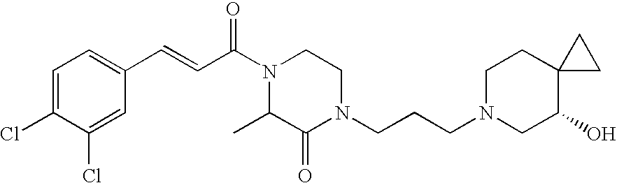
C1=C(Cl)C(Cl)=CC(C=CC(N2CCN(CCCN3CC(O)C4(CC3)CC4)C(=O)C2C)=O)=C1
